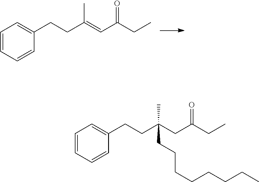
C1=CC=CC(CCC(=CC(CC)=O)C)=C1.C1=CC=CC(CCC(CC(CC)=O)(C)CCCCCCCC)=C1
